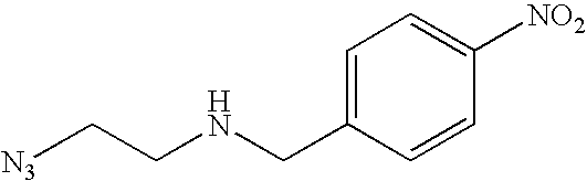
[N3]CCNCC1=CC=C([NO2])C=C1
